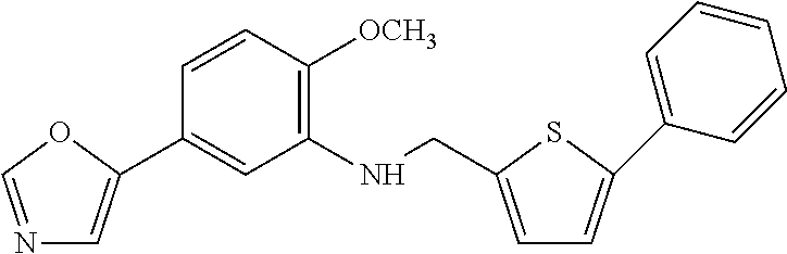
C1=CC([OCH3])=C(NCC2=CC=C(C3=CC=CC=C3)S2)C=C1C1=CN=CO1
